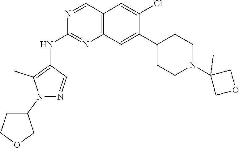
C1(N2C(C)=C(NC3=NC4=C(C=N3)C=C(Cl)C(C3CCN(C5(C)COC5)CC3)=C4)C=N2)COCC1
